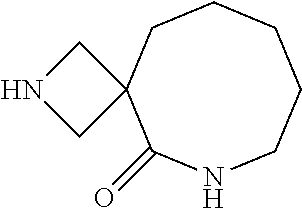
C1C2(C(=O)NCCCC1)CNC2
